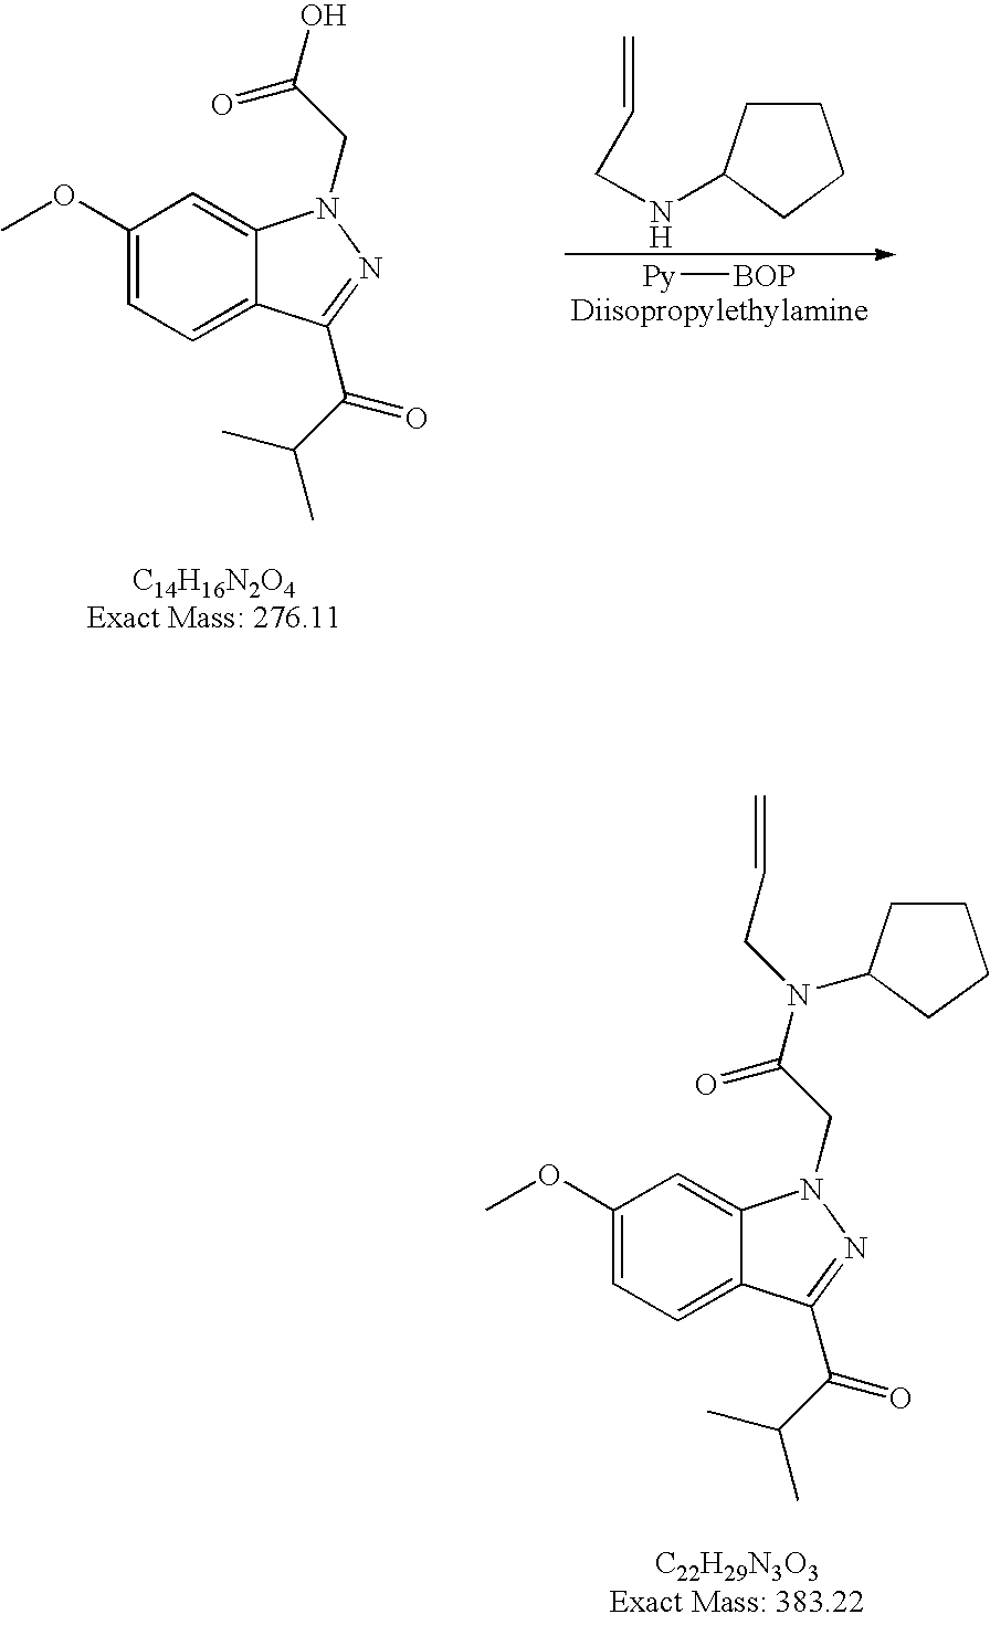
[Py][BOP].C1CC(NCC=C)CC1.C1(OC)=CC=C2C(=C1)N(CC(O)=O)N=C2C(C(C)C)=O.C1(OC)=CC=C2C(=C1)N(CC(=O)N(CC=C)C1CCCC1)N=C2C(C(C)C)=O
